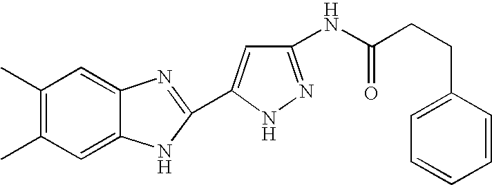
C1(C)=C(C)C=C2C(=C1)N=C(C1=CC(NC(CCC3=CC=CC=C3)=O)=NN1)N2
